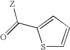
S1C=CC=C1C(=O)[Z]
